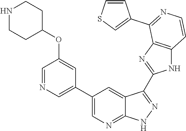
C1=NC=C(C2=CN=C3C(=C2)C(C2=NC4=C(N2)C=CN=C4C2=CSC=C2)=N[N H]3)C=C1OC1CCNCC1
